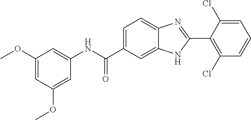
C1(NC(C2=CC=C3C(=C2)NC(C2=C(Cl)C=CC=C2Cl)=N3)=O)=CC(OC)=CC(OC)=C1
